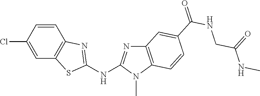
C1(Cl)=CC2=C(C=C1)N=C(NC1=NC3=C(N1C)C=CC(C(NCC(NC)=O)=O)=C3)S2
